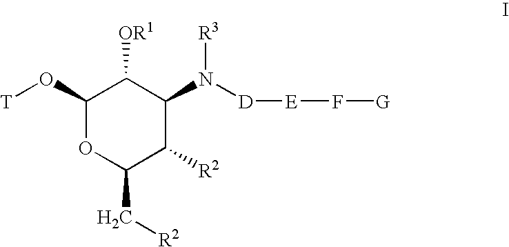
C1(O[T])OC(C[R2])C([R2])C(N([D][E]F[G])[R3])C1[OR1]
